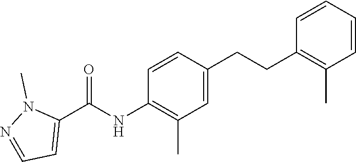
C1=CC(CCC2=C(C)C=CC=C2)=CC(C)=C1NC(C1=CC=NN1C)=O
